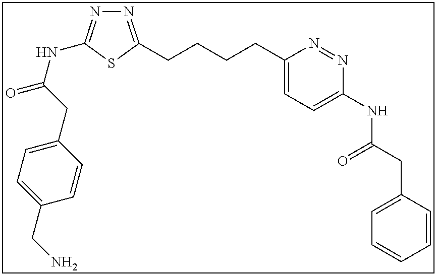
N1=C(CCCCC2=CC=C(NC(CC3=CC=CC=C3)=O)N=N2)SC(NC(=O)CC2=CC=C(CN)C=C2)=N1
